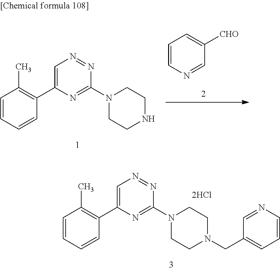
C1=C(C2=C(C)C=CC=C2)N=C(N2CCNCC2)N=N1.C1=CN=CC([CHO])=C1.C1=C(C2=C(C)C=CC=C2)N=C(N2CCN(CC3=CC=CN=C3)CC2)N=N1
